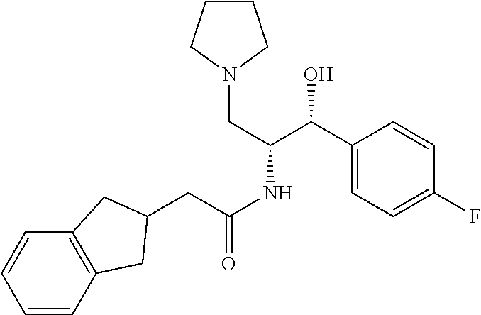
C1CCN(CC(NC(=O)CC2CC3=C(C=CC=C3)C2)C(C2=CC=C(F)C=C2)O)C1
